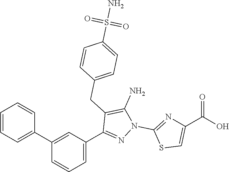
C1(C2=CC=CC=C2)=CC(C2=NN(C3=NC(C(O)=O)=CS3)C(N)=C2CC2=CC=C(S(N)(=O)=O)C=C2)=CC=C1
